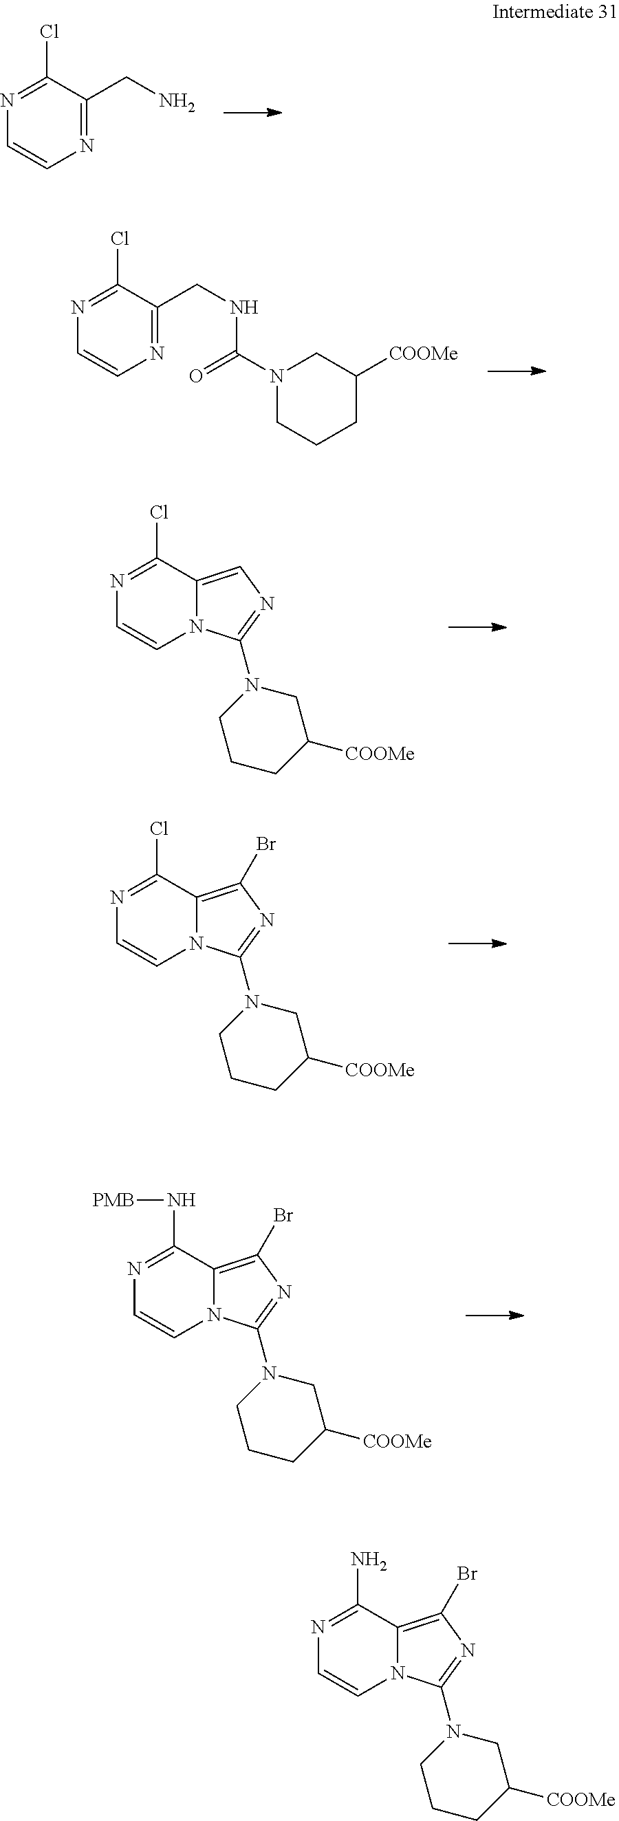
C1(Cl)=NC=CN=C1CN.C1(Cl)=NC=CN=C1CNC(N1CCCC([COOMe])C1)=O.C1(Cl)=NC=CN2C1=CN=C2N1CCCC([COOMe])C1.C1(Cl)=NC=CN2C1=C(Br)N=C2N1CCCC([COOMe])C1.C1(N[PMB])=NC=CN2C1=C(Br)N=C2N1CCCC([COOMe])C1.C1(N)=NC=CN2C1=C(Br)N=C2N1CCCC([COOMe])C1
